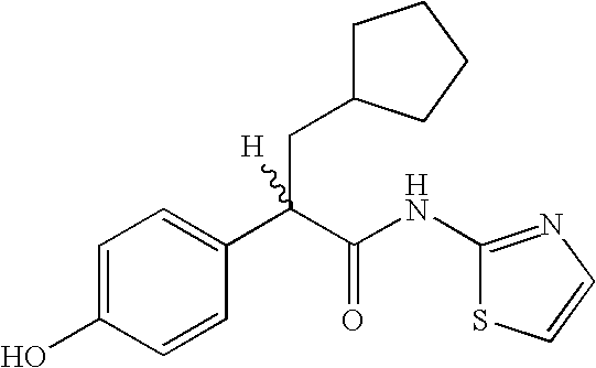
C1=CC(O)=CC=C1C(C(NC1=NC=CS1)=O)(CC1CCCC1)[H]
